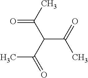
C(C(=O)C)(C(C)=O)C(C)=O
